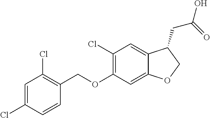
C1=C(Cl)C=CC(COC2=C(Cl)C=C3C(=C2)OCC3CC(=O)O)=C1Cl
